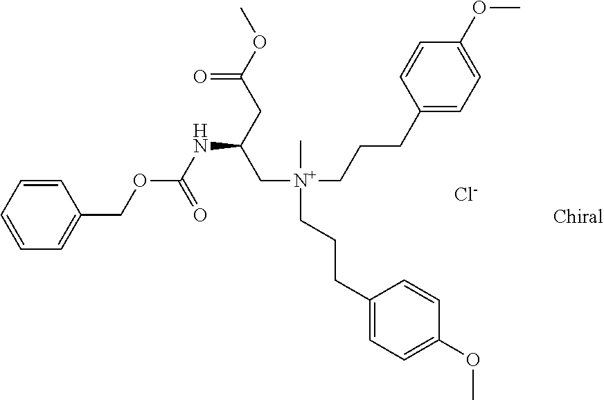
C1=CC=CC=C1COC(NC(CC(OC)=O)C[N+](C)(CCCC1=CC=C(OC)C=C1)CCCC1=CC=C(OC)C=C1)=O.[Cl-]
